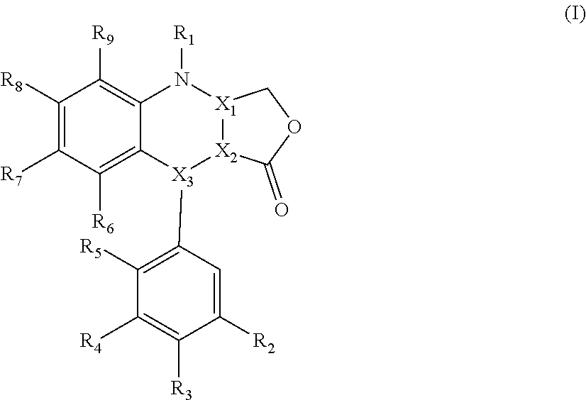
C1([R8])=C([R7])C([R6])=C2C(=C1[R9])N([R1])[X1]1[X2]([X3]2C2=C([R5])C([R4])=C([R3])C([R2])=C2)C(=O)OC1
